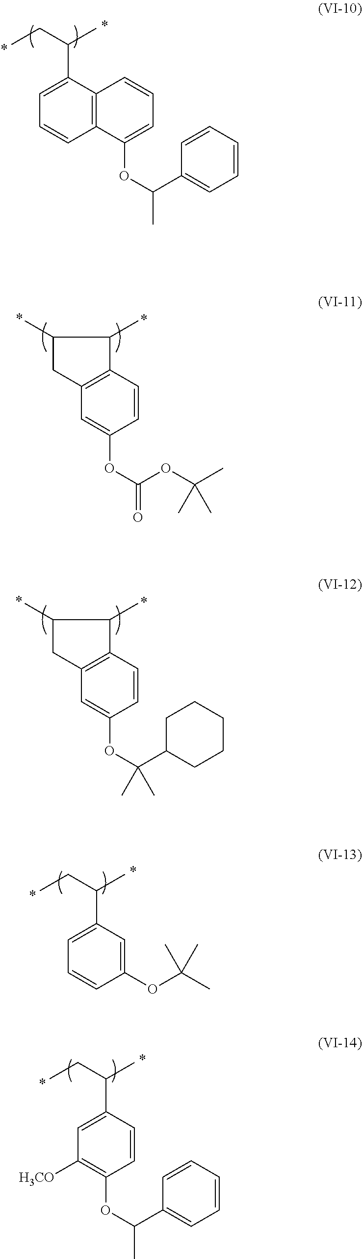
CCC(C)C1=CC=CC2=C1C=CC=C2OC(C1=CC=CC=C1)C.C1=C(OC(OC(C)(C)C)=O)C=CC2=C1CC(C)C2C.C1=C(OC(C2CCCCC2)(C)C)C=CC2=C1CC(C)C2C.CCC(C)C1=CC=CC(OC(C)(C)C)=C1.CCC(C)C1=CC([H3CO])=C(OC(C2=CC=CC=C2)C)C=C1
